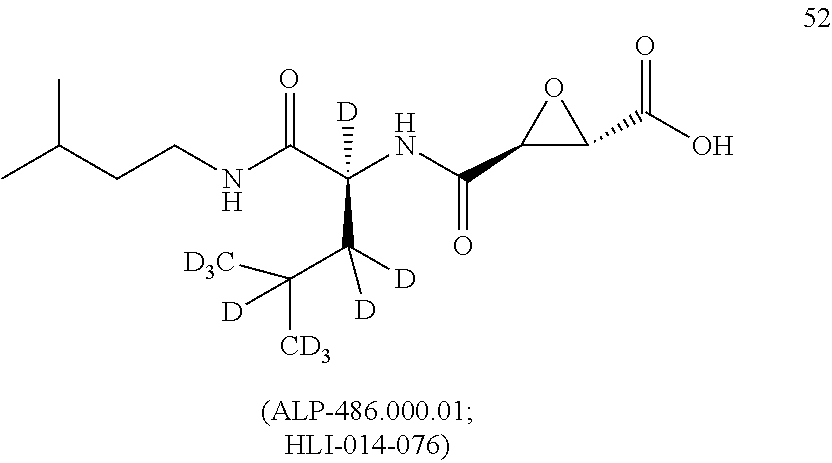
CC(CCNC(C(NC(C1C(C(O)=O)O1)=O)(C(C([D3C])([CD3])[D])([D])[D])[D])=O)C
